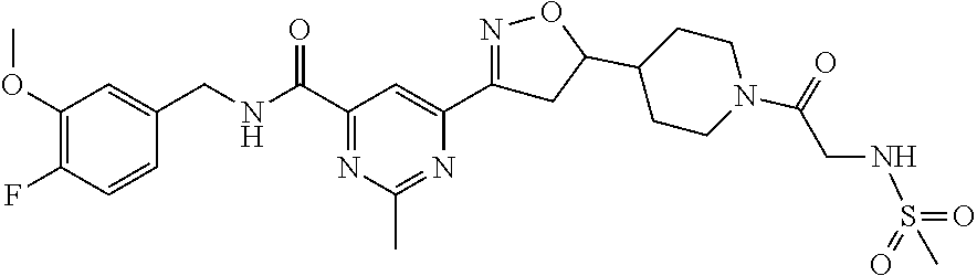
C1(OC)=C(F)C=CC(CNC(C2=NC(C)=NC(C3=NOC(C4CCN(C(=O)CNS(C)(=O)=O)CC4)C3)=C2)=O)=C1
